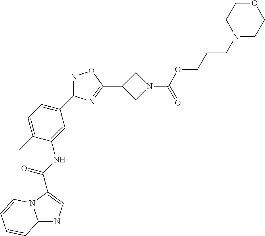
C12=NC=C(C(=O)NC3=CC(C4=NOC(C5CN(C(=O)OCCCN6CCOCC6)C5)=N4)=CC=C3C)N1C=CC=C2
